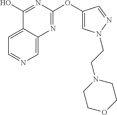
C1=C2C(=CN=C1)N=C(OC1=CN(CCN3CCOCC3)N=C1)N=C2O
